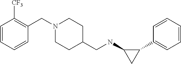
C1(C2=CC=CC=C2)C(NCC2CCN(CC3=C([CF3])C=CC=C3)CC2)C1
